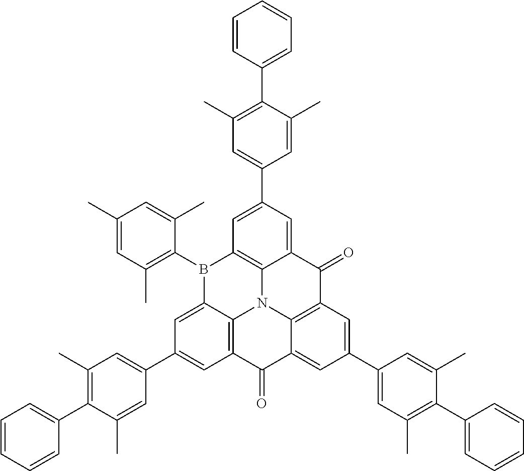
B1(C2=C(C)C=C(C)C=C2C)C2=C3N4C5=C(C=C(C6=CC(C)=C(C7=CC=CC=C7)C(C)=C6)C=C15)C(=O)C1=CC(C5=CC(C)=C(C6=CC=CC=C6)C(C)=C5)=CC(=C41)C(=O)C3=CC(C1=CC(C)=C(C3=CC=CC=C3)C(C)=C1)=C2
